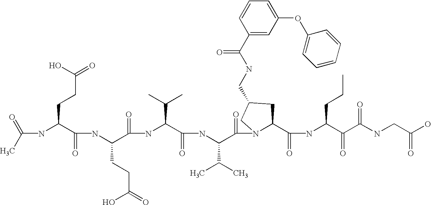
C(NC(C(NC(C(=O)NC(C(=O)NC(C(=O)N1C(C(=O)NC(C(=O)C(NCC(O)=O)=O)CCC)CC(CNC(C2=CC(OC3=CC=CC=C3)=CC=C2)=O)C1)C(C)C)C(C)C)CCC(=O)O)=O)CCC(=O)O)(C)=O
